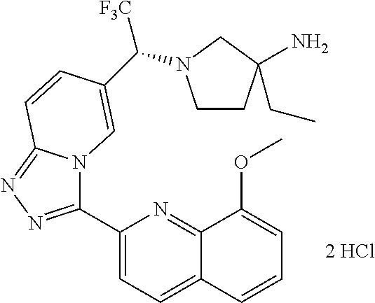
C1(C2=NN=C3N2C=C(C([F3C])N2CCC(N)(CC)C2)C=C3)=CC=C2C(=N1)C(OC)=CC=C2
